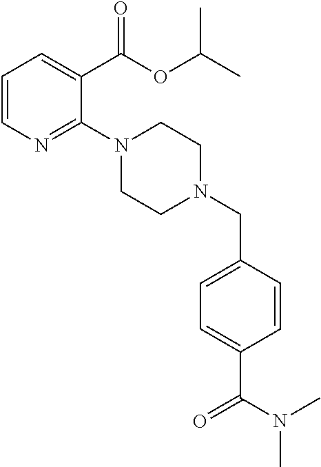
C1=CN=C(N2CCN(CC3=CC=C(C(=O)N(C)C)C=C3)CC2)C(C(OC(C)C)=O)=C1
